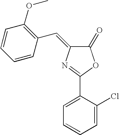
C1=CC(C=C2C(=O)OC(C3=CC=CC=C3Cl)=N2)=C(OC)C=C1
